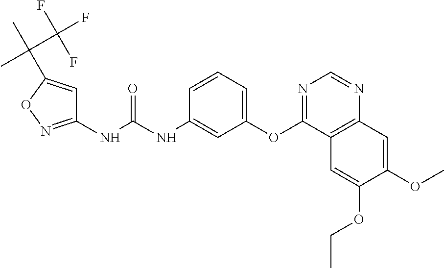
C1(NC(NC2=CC(OC3=NC=NC4=C3C=C(OCC)C(OC)=C4)=CC=C2)=O)=NOC(C(C)(C(F)(F)F)C)=C1
